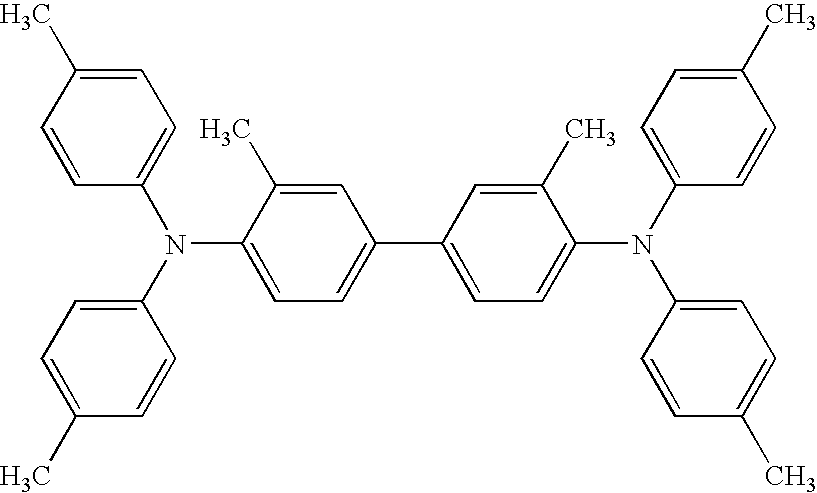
C1=C(C)C(N(C2=CC=C(C)C=C2)C2=CC=C(C)C=C2)=CC=C1C1=CC=C(N(C2=CC=C(C)C=C2)C2=CC=C(C)C=C2)C(C)=C1
